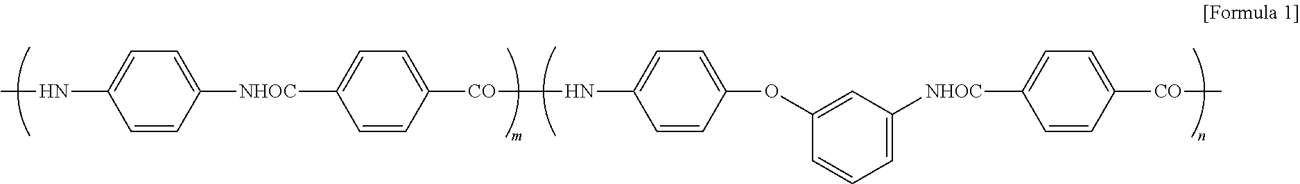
CNC1=CC=C([NHOC]C2=CC=C([CO]NC3=CC=C(OC4=CC([NHOC]C5=CC=C([CO]C)C=C5)=CC=C4)C=C3)C=C2)C=C1
